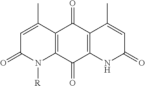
C1=C(C)C2=C(N([R])C1=O)C(=O)C1=C(C2=O)C(C)=CC(=O)N1
